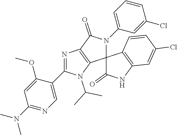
N1=C(C2=CN=C(N(C)C)C=C2OC)N(C(C)C)C2=C1C(=O)N(C1=CC=CC(Cl)=C1)C21C(=O)NC2=C1C=CC(Cl)=C2
